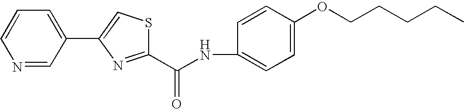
C1=CC=C(C2=CSC(C(NC3=CC=C(OCCCCC)C=C3)=O)=N2)C=N1
